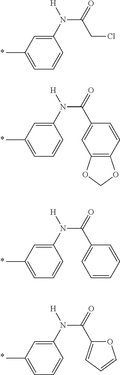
C1(C)=CC=CC(N([H])C(=O)CCl)=C1.C1(C)=CC=CC(N([H])C(=O)C2=CC3=C(C=C2)OCO3)=C1.C1(C)=CC=CC(N([H])C(=O)C2=CC=CC=C2)=C1.C1(C)=CC=CC(N([H])C(=O)C2=CC=CO2)=C1
